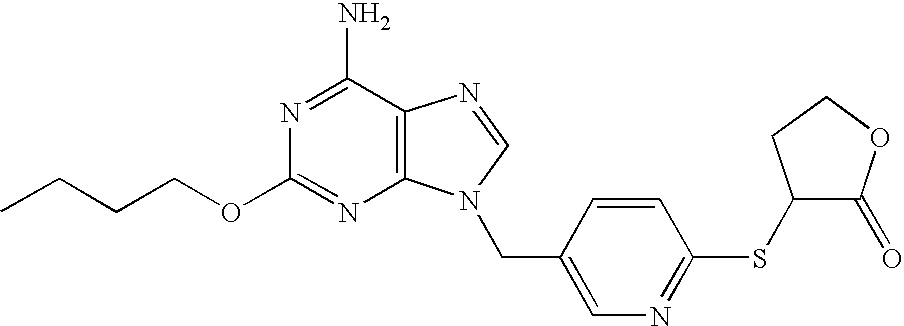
CCCCOC1=NC2=C(C(N)=N1)N=CN2CC1=CN=C(SC2C(=O)OCC2)C=C1
